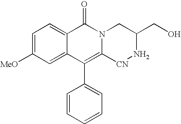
C1=C([MeO])C=C2C(=C1)C(=O)N1C(=C2C2=CC=CC=C2)[CN]NC(CO)C1
